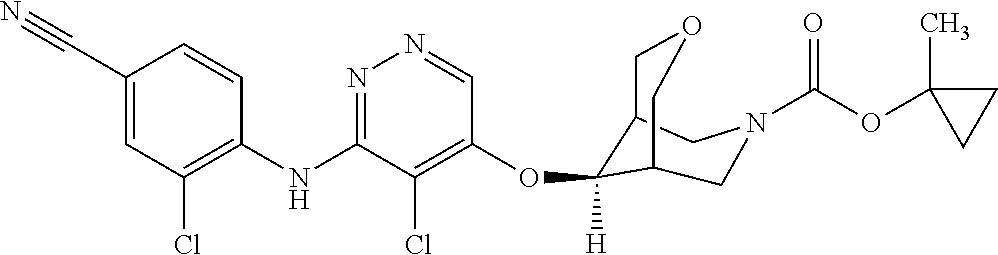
C(C1=CC(Cl)=C(NC2=NN=CC(OC3([H])C4COCC3CN(C(OC3(C)CC3)=O)C4)=C2Cl)C=C1)#N
